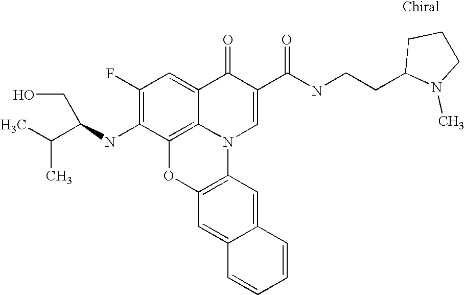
C12=CC3=C(C=C1C=CC=C2)N1C2=C(O3)C(NC(C(C)C)CO)=C(F)C=C2C(=O)C(C(NCCC2N(C)CCC2)=O)=C1
